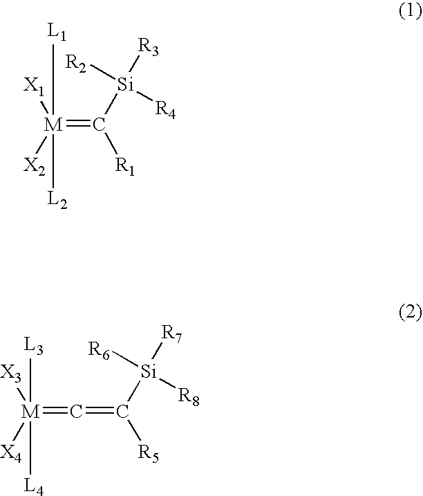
[M](=C([Si]([R3])([R2])[R4])[R1])([L1])([L2])([X1])[X2].[M](=C=C([Si]([R7])([R6])[R8])[R5])([L3])([L4])([X3])[X4]
